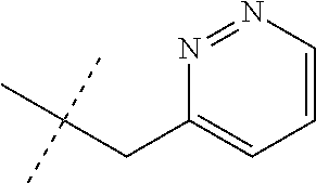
C1(CC(C)(C)C)=CC=CN=N1
